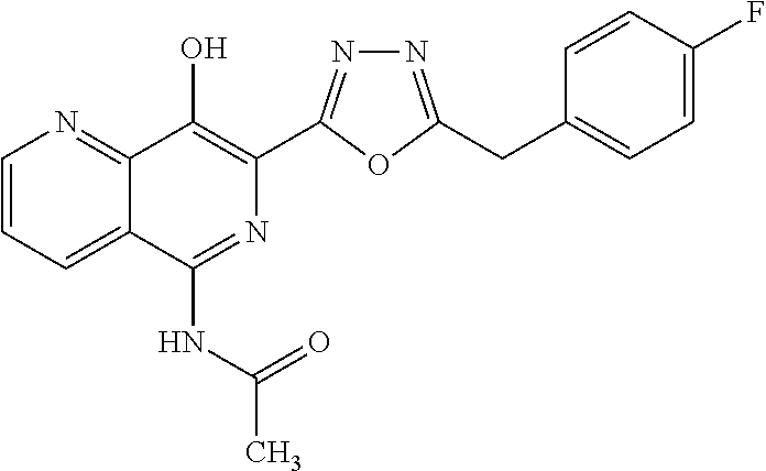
C1=CC=C2C(=N1)C(O)=C(C1=NN=C(CC3=CC=C(F)C=C3)O1)N=C2NC(C)=O
